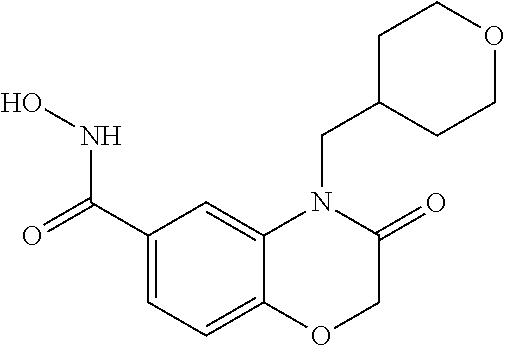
C1(C(=O)NO)=CC=C2C(=C1)N(CC1CCOCC1)C(=O)CO2
